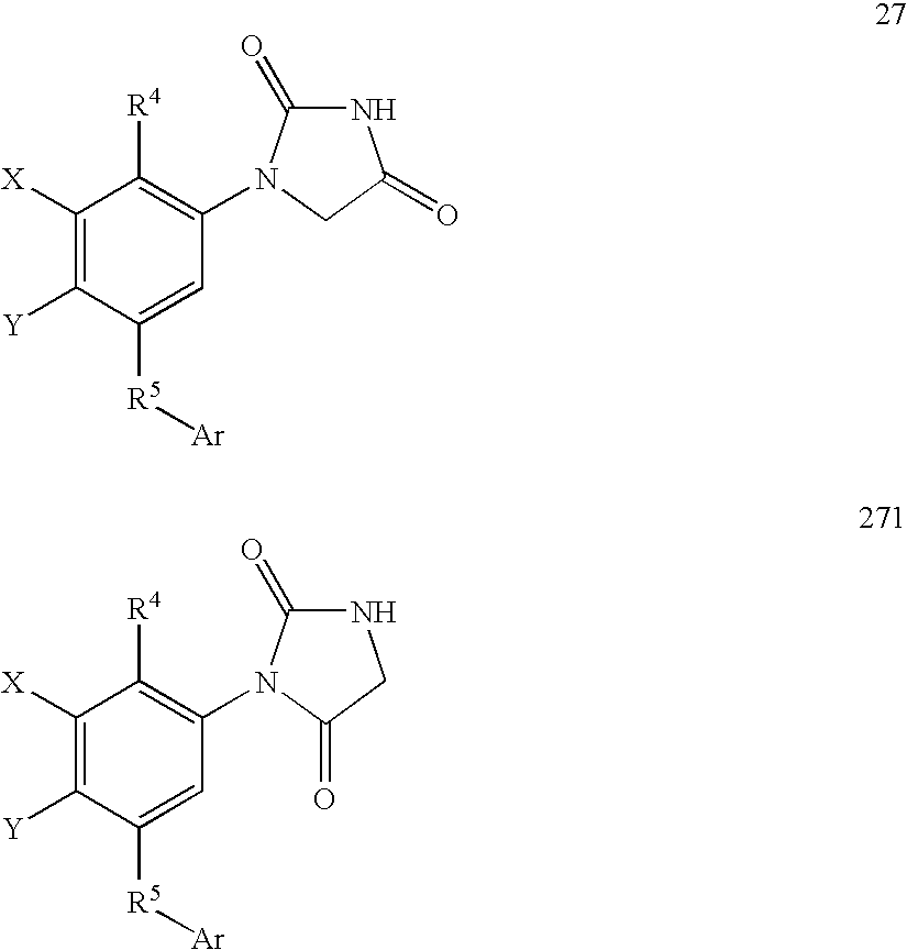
C1([X])=C([Y])C([R5][Ar])=CC(N2C(=O)NC(=O)C2)=C1[R4].C1([X])=C([Y])C([R5][Ar])=CC(N2C(=O)NCC2=O)=C1[R4]
